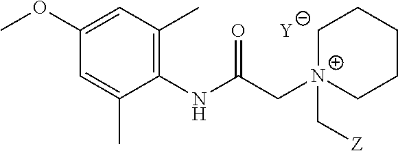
[Y].C1=C(C)C(NC(C[N+]2(C[Z])CCCCC2)=O)=C(C)C=C1OC
